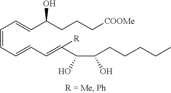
C(=CC=CC(CCC[COOMe])O)C=CC=C(C(C(O)CCCCC)O)[R]
